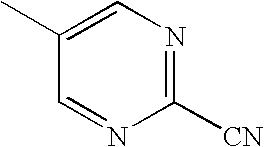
C1([CN])=NC=C(C)C=N1
